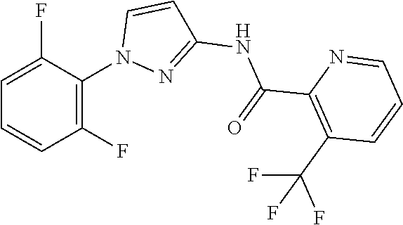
C(C1=C(C(F)(F)F)C=CC=N1)(=O)NC1=NN(C2=C(F)C=CC=C2F)C=C1
